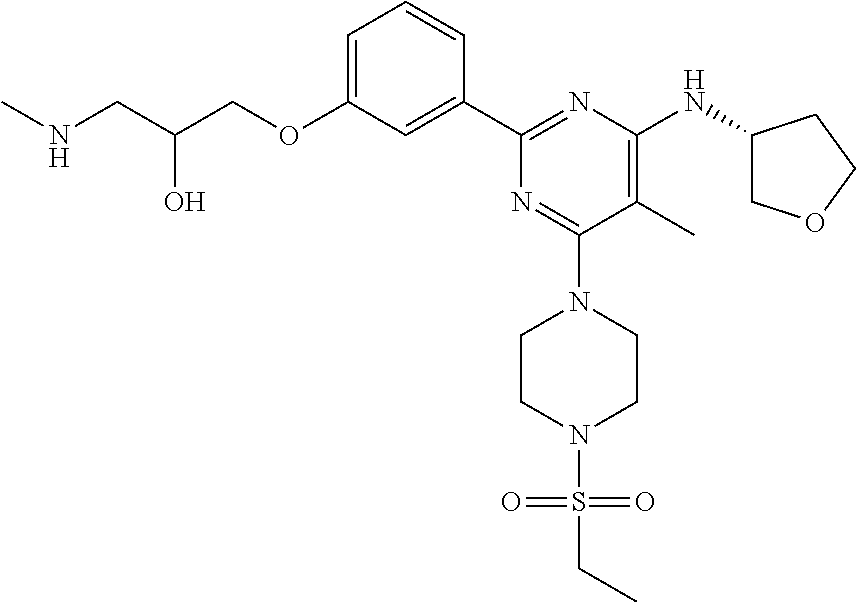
C1=C(OCC(CNC)O)C=C(C2=NC(NC3COCC3)=C(C)C(N3CCN(S(=O)(CC)=O)CC3)=N2)C=C1
